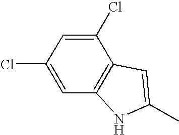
C1(Cl)=CC2=C(C(Cl)=C1)C=C(C)N2
